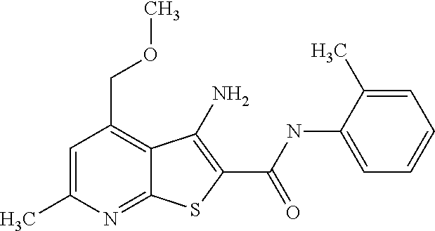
C1=C(C)N=C2C(=C1COC)C(N)=C(C(=O)NC1=CC=CC=C1C)S2
